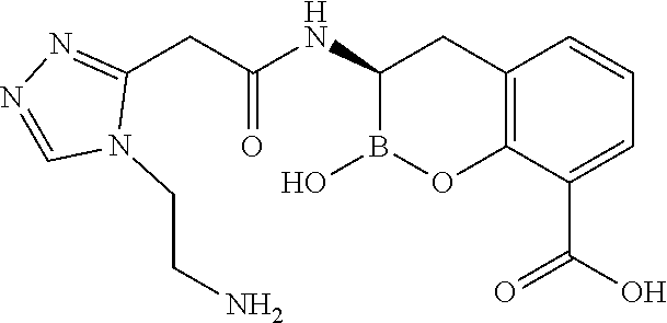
C12=C(C(C(O)=O)=CC=C1)OB(O)C(NC(=O)CC1=NN=CN1CCN)C2
